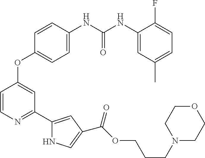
O(C1=CC(C2=CC(C(OCCCN3CCOCC3)=O)=CN2)=NC=C1)C1=CC=C([HN]C([HN]C2=CC(C)=CC=C2F)=O)C=C1
